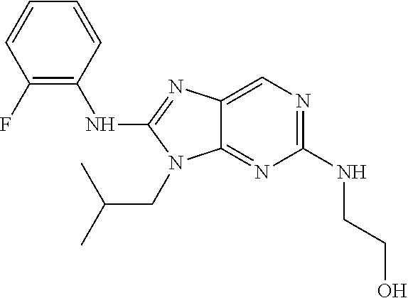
C1(NCCO)=NC=C2C(=N1)N(CC(C)C)C(NC1=C(F)C=CC=C1)=N2
